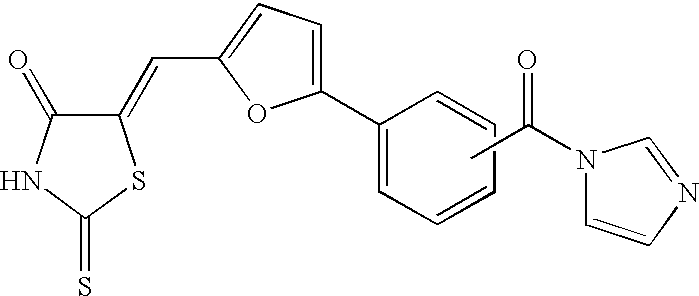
C1(=CC2=CC=C(C3=CC=CC=C3)O2)C(=O)NC(=S)S1.CC(N1C=CN=C1)=O
